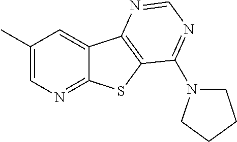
C1(C)=CN=C2C(=C1)C1=C(S2)C(N2CCCC2)=NC=N1
